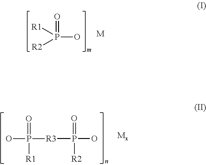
P(O)(=O)([R1])[R2].[M].P(O)(=O)([R2])[R3]P(=O)([R1])O
